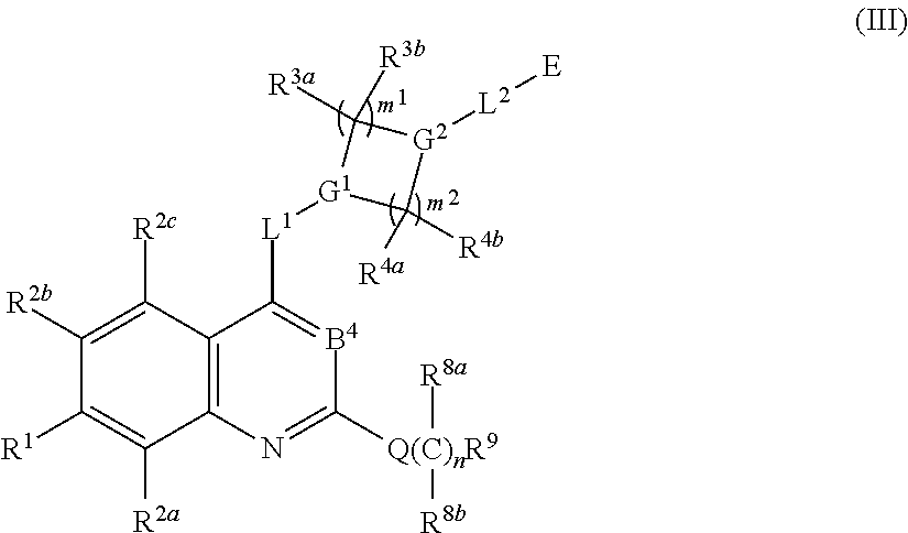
[G2]1([L2][E])C([R3b])([R3a])[G1]([L1]C2=[B4]C([Q(C)nR9]([R8a])[R8b])=NC3=C2C([R2c])=C([R2b])C([R1])=C3[R2a])C1([R4a])[R4b]
